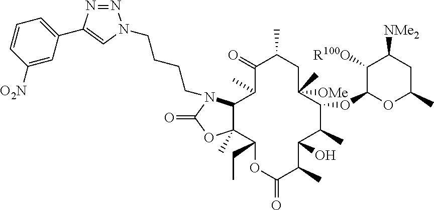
C1(C)C(=O)C(C)CC([OMe])(C)C(OC2OC(C)CC([NMe2])C2[R100O])C(C)C(O)C(C)C(=O)OC(CC)C2(C)C1N(CCCCN1N=NC(C3=CC=CC([O2N])=C3)=C1)C(=O)O2
